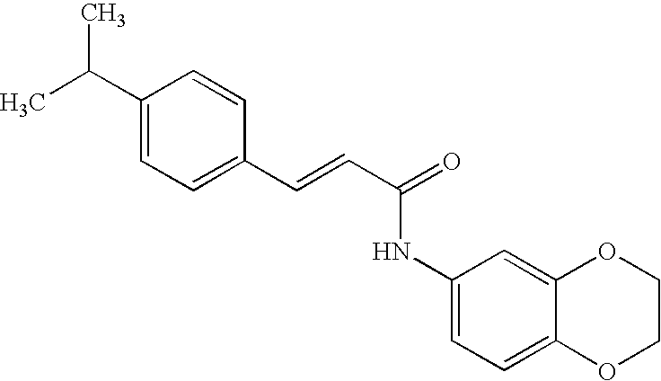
C(=CC(=O)NC1=CC=C2C(=C1)OCCO2)C1=CC=C(C(C)C)C=C1
